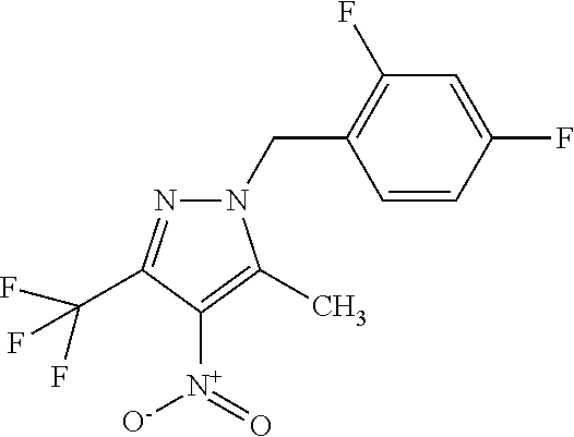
C1(F)=C(CN2N=C(C(F)(F)F)C([N+](=O)[O-])=C2C)C=CC(F)=C1
